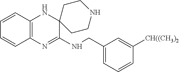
C12=C(N=C(NCC3=CC=CC([CH((CH3)2])=C3)C3(N1)CCNCC3)C=CC=C2
